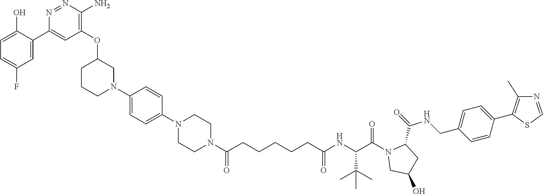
C1=CC(N2CCN(C(CCCCCC(NC(C(=O)N3C(C(NCC4=CC=C(C5=C(C)N=CS5)C=C4)=O)CC(O)C3)C(C)(C)C)=O)=O)CC2)=CC=C1N1CC(OC2=C(N)N=NC(C3=CC(F)=CC=C3O)=C2)CCC1
